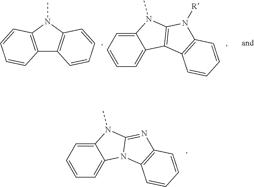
C1=C2C(=CC=C1)N1C(=NC3=C1C=CC=C3)N2C.C12=C(N(C)C3=C1C=CC=C3)C=CC=C2.C1=C2C(=CC=C1)C1=C(N2C)N([R])C2=C1C=CC=C2
